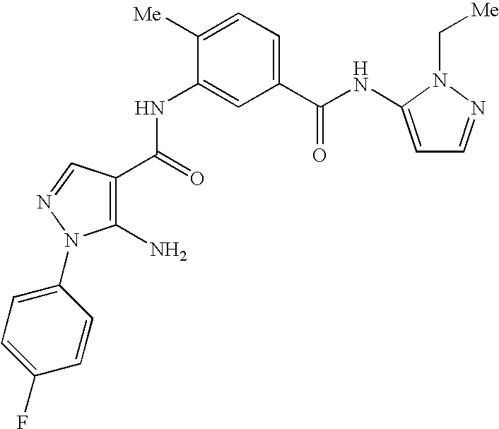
C1(NC(C2=C(N)N(C3=CC=C(F)C=C3)N=C2)=O)=CC(C(NC2=CC=NN2C[Me])=O)=CC=C1[Me]
